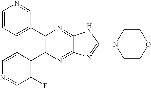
C1(C2=C(C3=C(F)C=NC=C3)N=C3C(=N2)NC(N2CCOCC2)=N3)=CC=CN=C1
